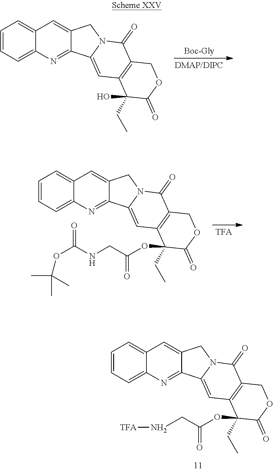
C1=CC=C2C(=C1)C=C1C(=N2)C2=CC3=C(C(=O)N2C1)COC(=O)C3(O)CC.C1=CC=C2C(=C1)C=C1C(=N2)C2=CC3=C(C(=O)N2C1)COC(=O)C3(CC)OC(CNC(OC(C)(C)C)=O)=O.C1=CC=C2C(=C1)C=C1C(=N2)C2=CC3=C(C(=O)N2C1)COC(=O)C3(CC)OC(CN[TFA])=O
